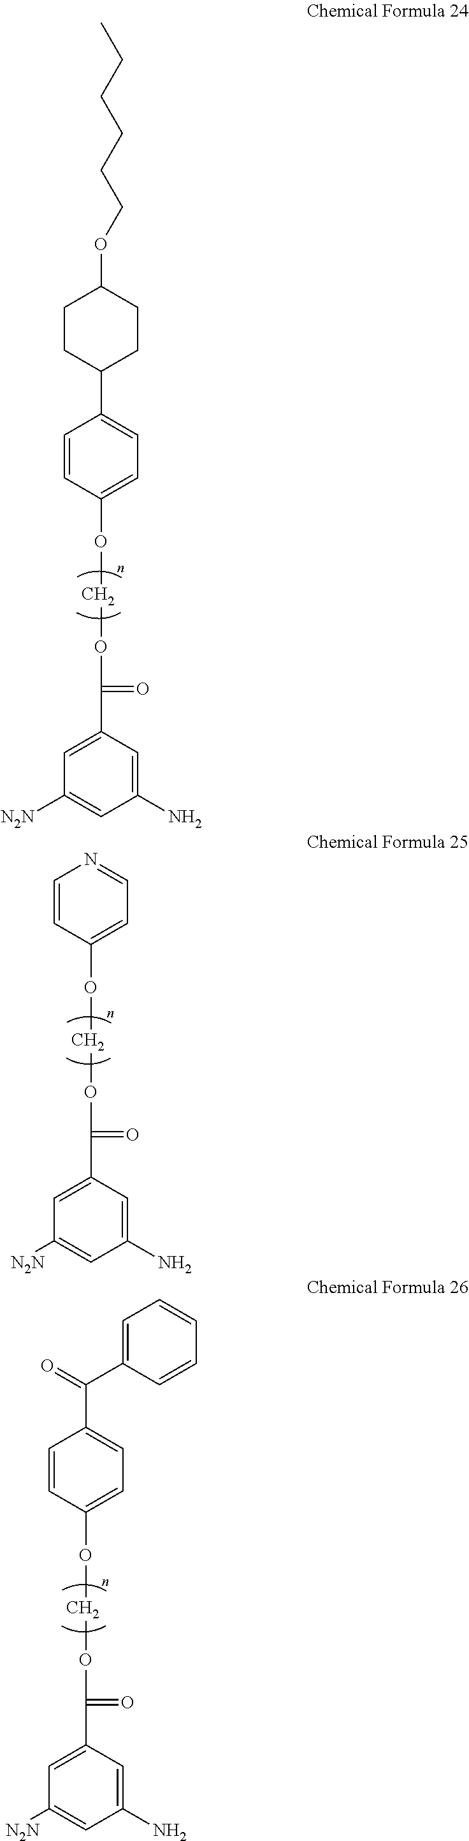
C1(N)=CC(C(OCOC2=CC=C(C3CCC(OCCCCCC)CC3)C=C2)=O)=CC([N2N])=C1.C1(N)=CC(C(OCOC2=CC=NC=C2)=O)=CC([N2N])=C1.C1(N)=CC(C(OCOC2=CC=C(C(=O)C3=CC=CC=C3)C=C2)=O)=CC([N2N])=C1
